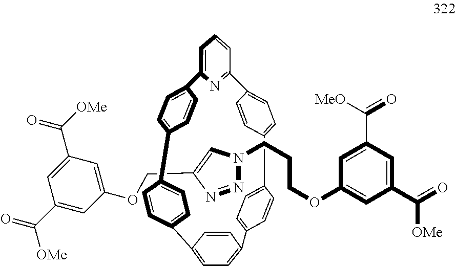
C12=CC=C(C3=NC(=CC=C3)C3=CC=C(C=C3)C3=CC=C(C4=CC=C(C=C4)C4=CC=C1C=C4)C=C3)C=C2.C1(COC2=CC(C(=O)[OMe])=CC(C(=O)[OMe])=C2)=CN(CCCOC2=CC(C([OMe])=O)=CC(C(=O)[MeO])=C2)N=N1
